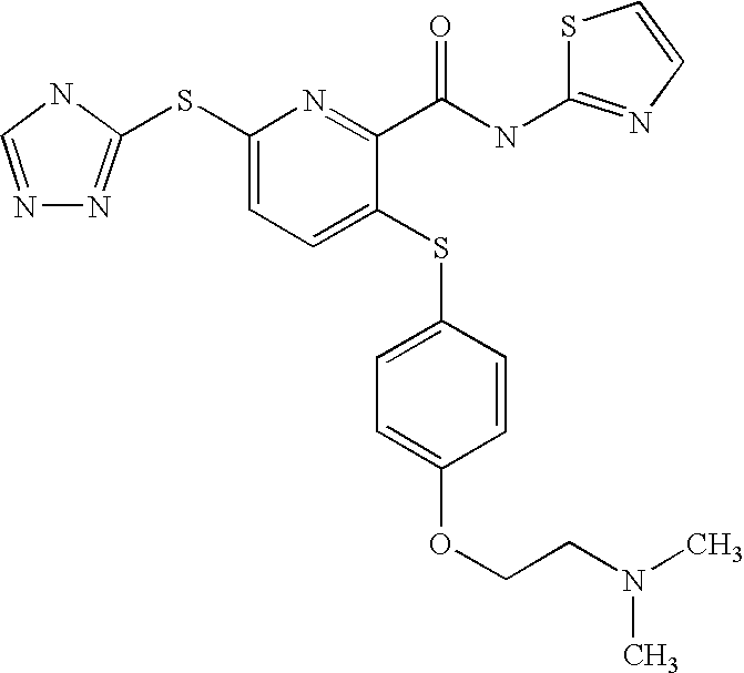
C1(SC2=NN=CN2)=CC=C(SC2=CC=C(OCCN(C)C)C=C2)C(C(NC2=NC=CS2)=O)=N1
